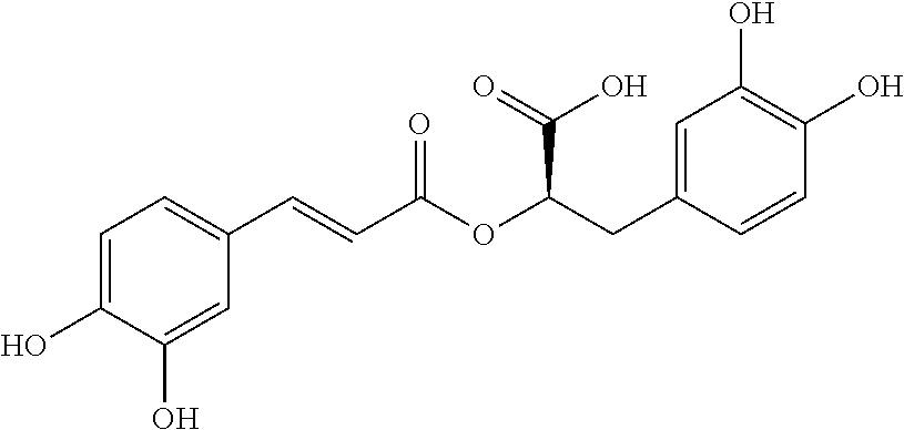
C1=C(CC(OC(C=CC2=CC=C(O)C(O)=C2)=O)C(=O)O)C=CC(O)=C1O
